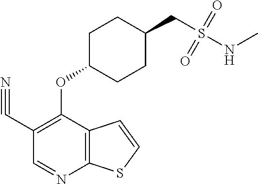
C1(C#N)=C(OC2CCC(CS(NC)(=O)=O)CC2)C2=C(N=C1)SC=C2
